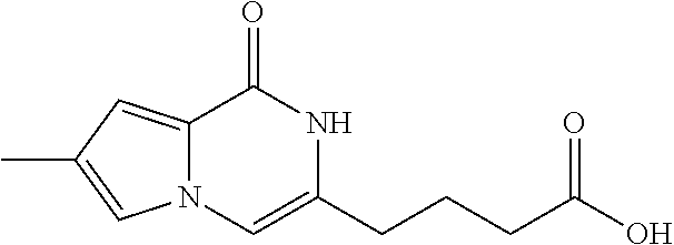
C12=CC(C)=CN1C=C(CCCC(O)=O)NC2=O
